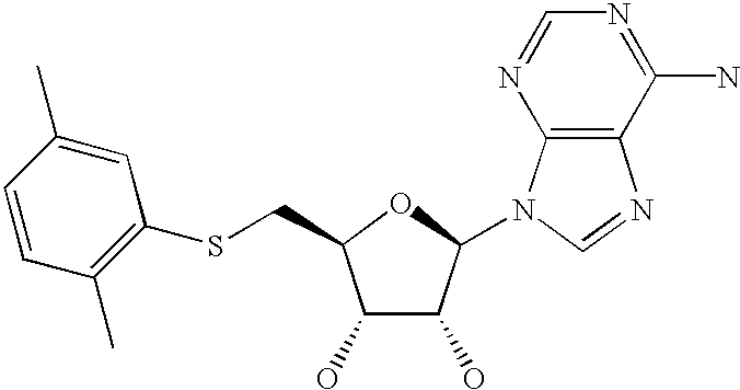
C1(O)C(O)C(N2C3=C(N=C2)C(N)=NC=N3)OC1CSC1=C(C)C=CC(C)=C1
